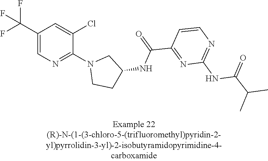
C1(C(F)(F)F)=CN=C(N2CCC(NC(C3=NC(NC(C(C)C)=O)=NC=C3)=O)C2)C(Cl)=C1
